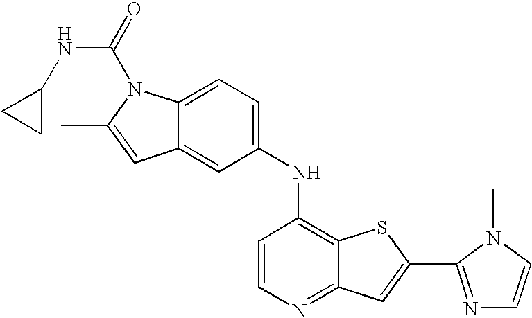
C1(NC2=C3C(=NC=C2)C=C(C2=NC=CN2C)S3)=CC=C2C(=C1)C=C(C)N2C(=O)NC1CC1
